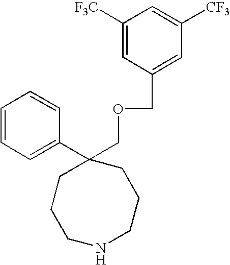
C1([F3C])=CC(COCC2(C3=CC=CC=C3)CCCNCCC2)=CC([CF3])=C1
